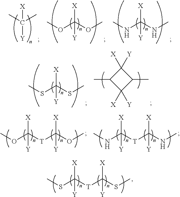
C(C)(C)([Y])[X].[X]C(OC)(OC)[Y].[X]C(NC)(NC)[Y].[X]C(SC)([T]C(SC)([X])[Y])[Y].C1(C)C([X])([Y])C(C)C1([X])[Y].[X]C(SC)(SC)[Y].[X]C(OC)([T]C(OC)([X])[Y])[Y].[X]C(NC)([T]C(NC)([X])[Y])[Y]
